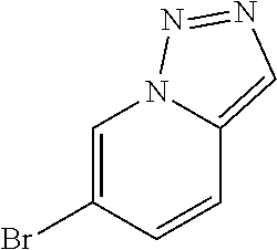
C1(Br)=CN2C(=CN=N2)C=C1
